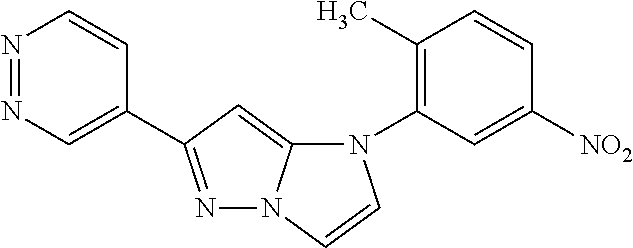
N1=NC=C(C2=NN3C(=C2)N(C2=C(C)C=CC([NO2])=C2)C=C3)C=C1
